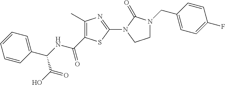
C1=CC(C(NC(=O)C2=C(C)N=C(N3C(=O)N(CC4=CC=C(F)C=C4)CC3)S2)C(O)=O)=CC=C1
